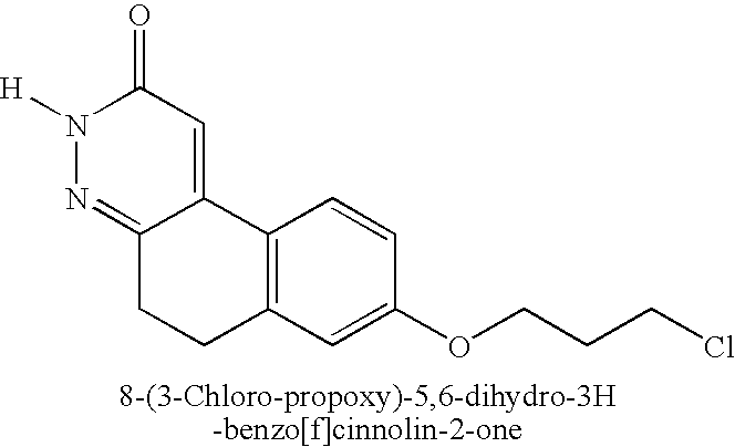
O=C1N([H])N=C2C(=C1)C1=C(CC2)C=C(OCCCCl)C=C1
